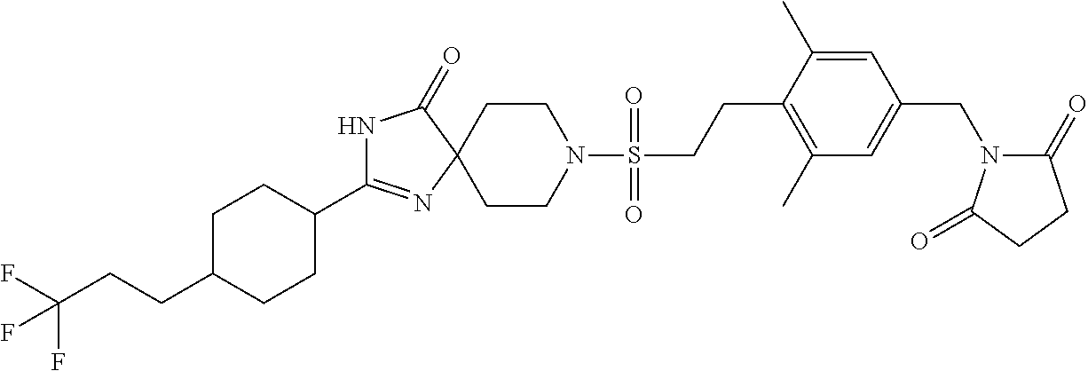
N1C(C2CCC(CCC(F)(F)F)CC2)=NC2(C1=O)CCN(S(CCC1=C(C)C=C(CN3C(=O)CCC3=O)C=C1C)(=O)=O)CC2
